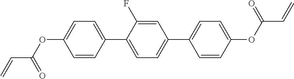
C1(C2=CC=C(C3=CC=C(OC(=O)C=C)C=C3)C(F)=C2)=CC=C(OC(=O)C=C)C=C1
